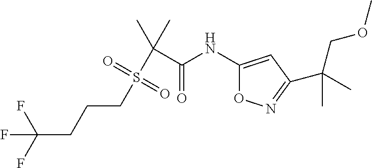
FC(CCCS(C(C(NC1=CC(C(COC)(C)C)=NO1)=O)(C)C)(=O)=O)(F)F
